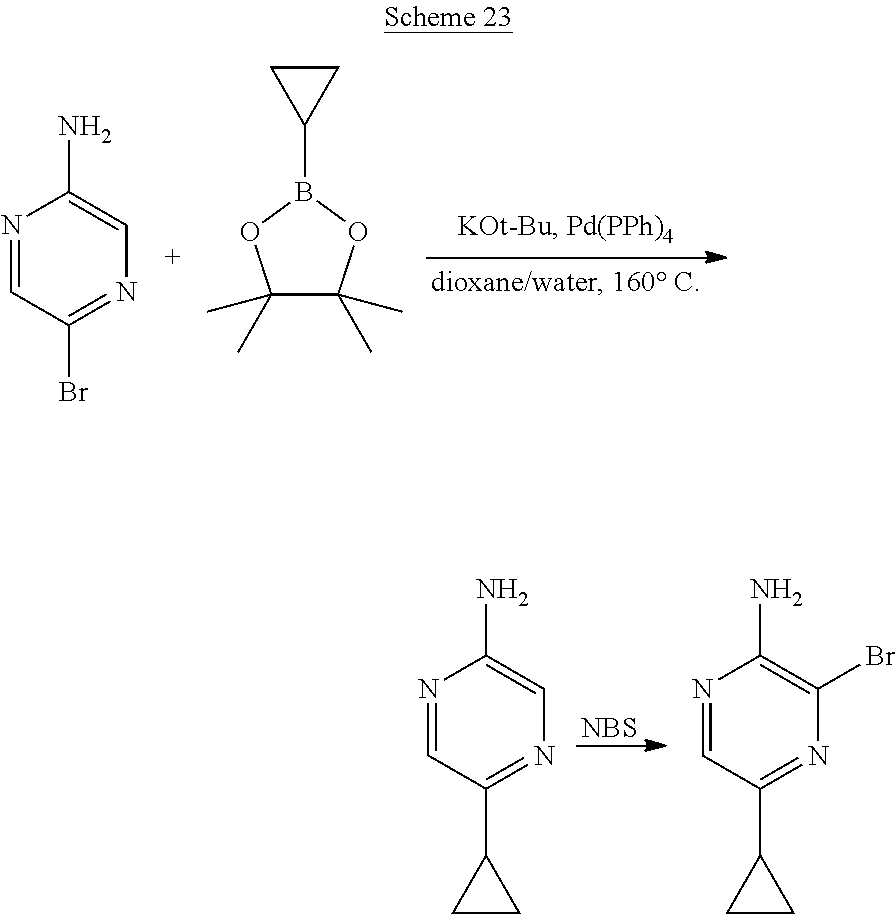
N1=CC(Br)=NC=C1N.B1(C2CC2)OC(C)(C)C(C)(C)O1.[NBS].N1=CC(C2CC2)=NC=C1N.N1=CC(C2CC2)=NC(Br)=C1N
